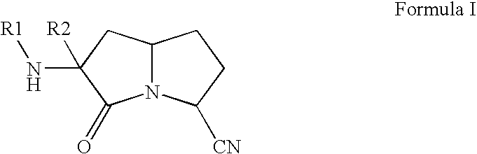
C1C(N[R1])([R2])C(=O)N2C1CCC2[CN]
